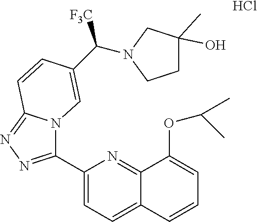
C1(C2=NN=C3N2C=C(C([F3C])N2CCC(C)(O)C2)C=C3)=CC=C2C(=N1)C(OC(C)C)=CC=C2.Cl
